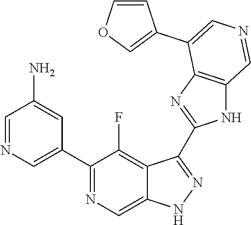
C1(C2=CN=CC(N)=C2)=NC=C2C(=C1F)C(C1=NC3=C(N1)C=NC=C3C1=COC=C1)=NN2
